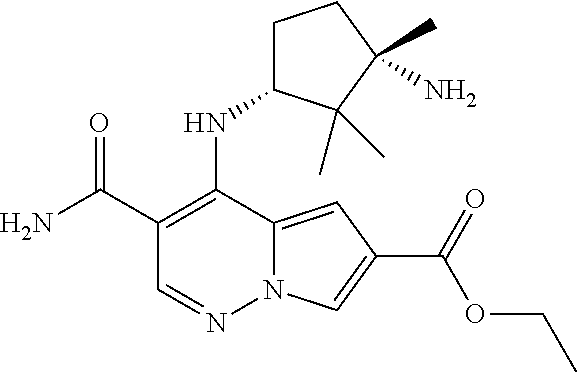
N12C(=CC(C(=O)OCC)=C1)C(NC1CCC(C)(N)C1(C)C)=C(C(=O)N)C=N2
